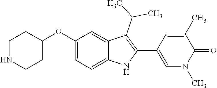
C1(OC2=CC=C3C(=C2)C(C(C)C)=C(C2=CN(C)C(=O)C(C)=C2)N3)CCNCC1
